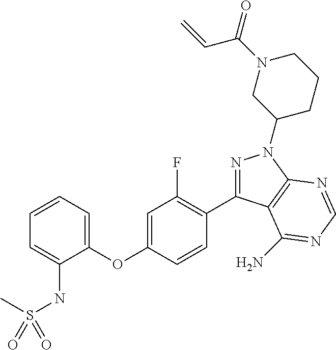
C1(OC2=CC(F)=C(C3=NN(C4CCCN(C(=O)C=C)C4)C4=C3C(N)=NC=N4)C=C2)=CC=CC=C1NS(C)(=O)=O
